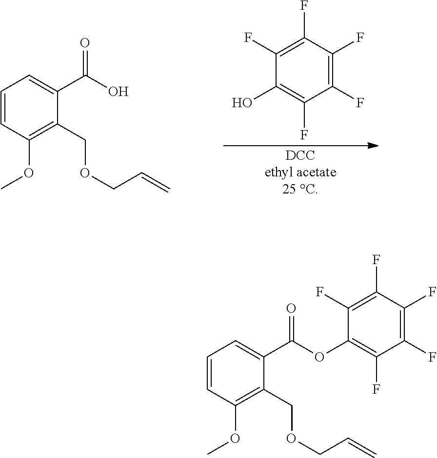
C1=CC(OC)=C(COCC=C)C(C(O)=O)=C1.C1(F)=C(F)C(F)=C(F)C(O)=C1F.C1=CC(OC)=C(COCC=C)C(C(=O)OC2=C(F)C(F)=C(F)C(F)=C2F)=C1
